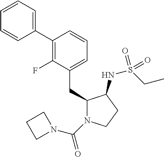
C1(C2=C(F)C(CC3N(C(N4CCC4)=O)CCC3NS(CC)(=O)=O)=CC=C2)=CC=CC=C1
